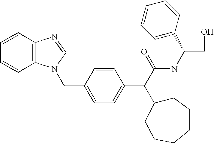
C1=CC=CC2=C1N=CN2CC1=CC=C(C(C2CCCCCC2)C(NC(CO)C2=CC=CC=C2)=O)C=C1
